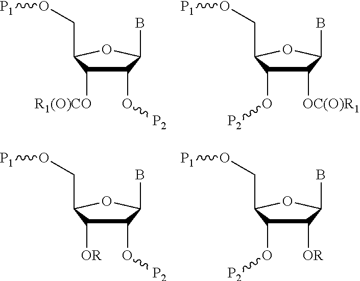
C1(O[P2])C([R1(O)CO])C(CO[P1])OC1B.C1([OC(O)R1])C(O[P2])C(CO[P1])OC1B.C1(O[P2])C([OR])C(CO[P1])OC1B.C1([OR])C(O[P2])C(CO[P1])OC1B
